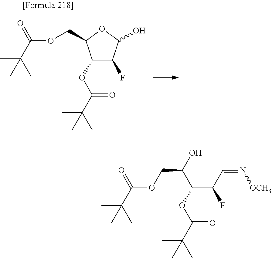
C1(OC(=O)C(C)(C)C)C(F)C(O)OC1COC(=O)C(C)(C)C.C(F)(C(OC(=O)C(C)(C)C)C(COC(=O)C(C)(C)C)O)C=N[OCH3]
